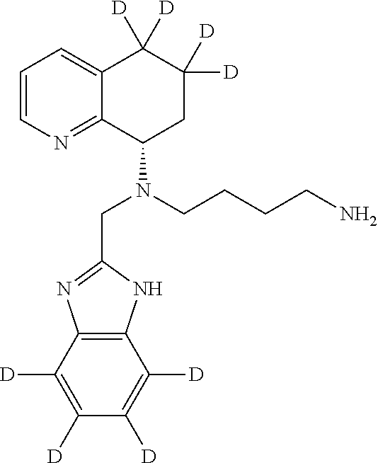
C12=C(C([D])=C([D])C([D])=C1[D])N=C(CN(C1CC([D])([D])C([D])([D])C3=CC=CN=C13)CCCCN)N2
